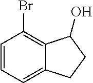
C1=CC=C2C(=C1Br)C(O)CC2
